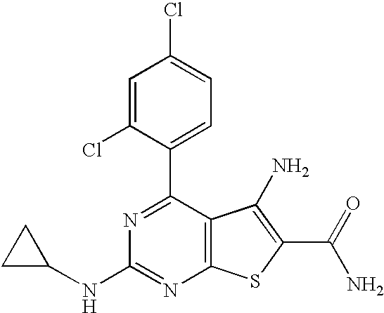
C1=C(Cl)C(C2=NC(NC3CC3)=NC3=C2C(N)=C(C(N)=O)S3)=CC=C1Cl
